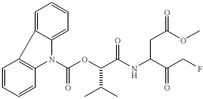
C1=CC=CC2=C1C1=CC=CC=C1N2C(OC(C(NC(C(CF)=O)CC(=O)OC)=O)C(C)C)=O
